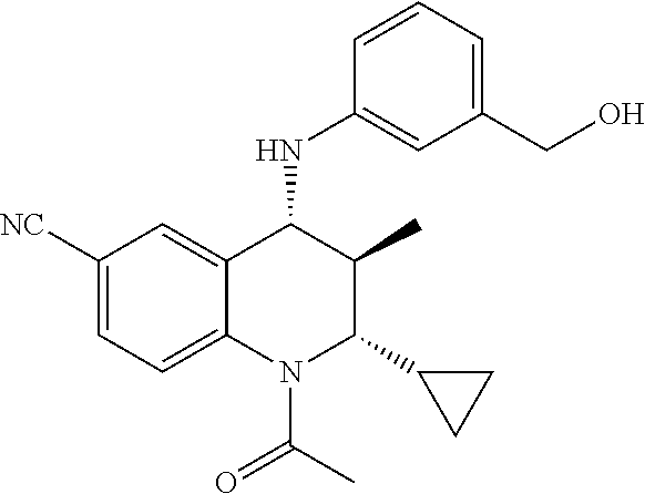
C1([NC])=CC=C2C(=C1)C(NC1=CC(CO)=CC=C1)C(C)C(C1CC1)N2C(=O)C
